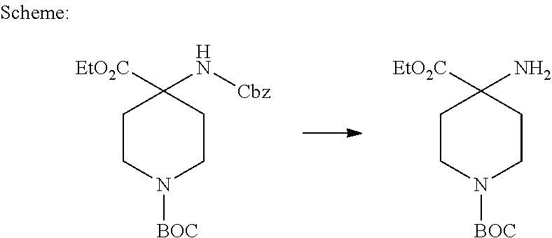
C1CN([BOC])CCC1([EtO2C])N.C1CN([BOC])CCC1([EtO2C])N[Cbz]
